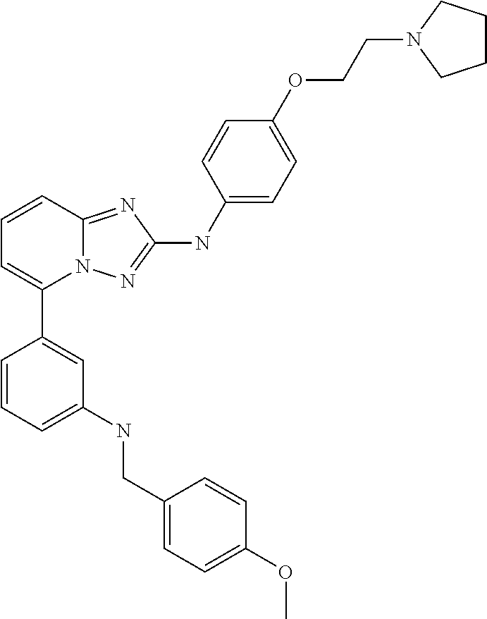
C1=CC2=NC(NC3=CC=C(OCCN4CCCC4)C=C3)=NN2C(C2=CC(NCC3=CC=C(OC)C=C3)=CC=C2)=C1
